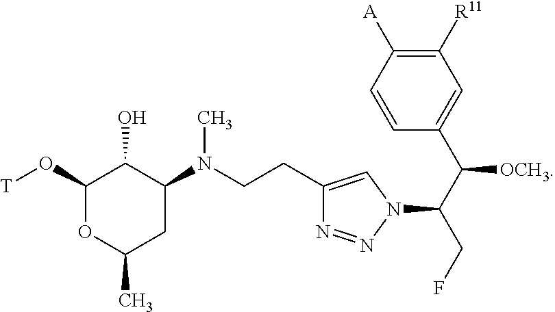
C1(O[T])OC(C)CC(N(C)CCC2=CN(C(CF)C([OCH3])C3=CC([R11])=C([A])C=C3)N=N2)C1O
